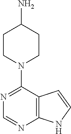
N1=C(N2CCC(N)CC2)C2=C(N=C1)NC=C2
